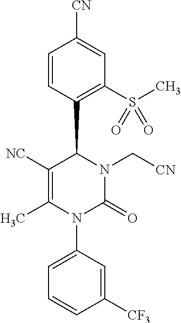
C1([NC])=C(C)N(C2=CC=CC([CF3])=C2)C(=O)N(C[CN])C1C1=C(S(C)(=O)=O)C=C([CN])C=C1
